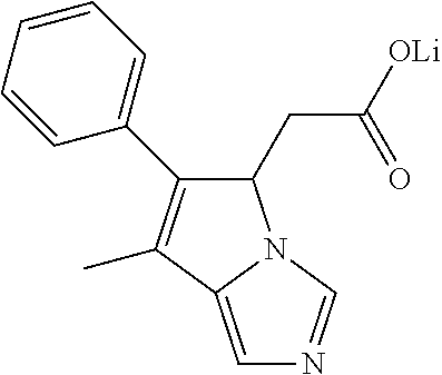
C1(CC(=O)[OLi])C(C2=CC=CC=C2)=C(C)C2=CN=CN12
